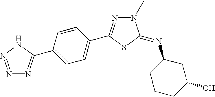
C1=C(C2=NN=NN2)C=CC(C2=NN(C)C(=NC3CCCC(O)C3)S2)=C1
